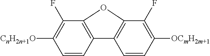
C12=C(C=CC([CnH2n+1O])=C1F)C1=C(C(F)=C([OCmH2m+1])C=C1)O2
